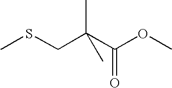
CSCC(C(OC)=O)(C)C
